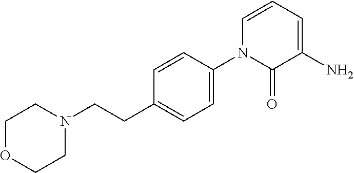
C1(N2C(=O)C(N)=CC=C2)=CC=C(CCN2CCOCC2)C=C1
